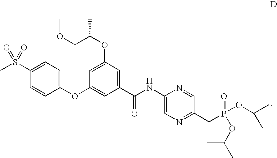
CS(C1=CC=C(OC2=CC(C(NC3=CN=C(CP(OC(C)C)(=O)OC(C)C)C=N3)=O)=CC(OC(COC)C)=C2)C=C1)(=O)=O
